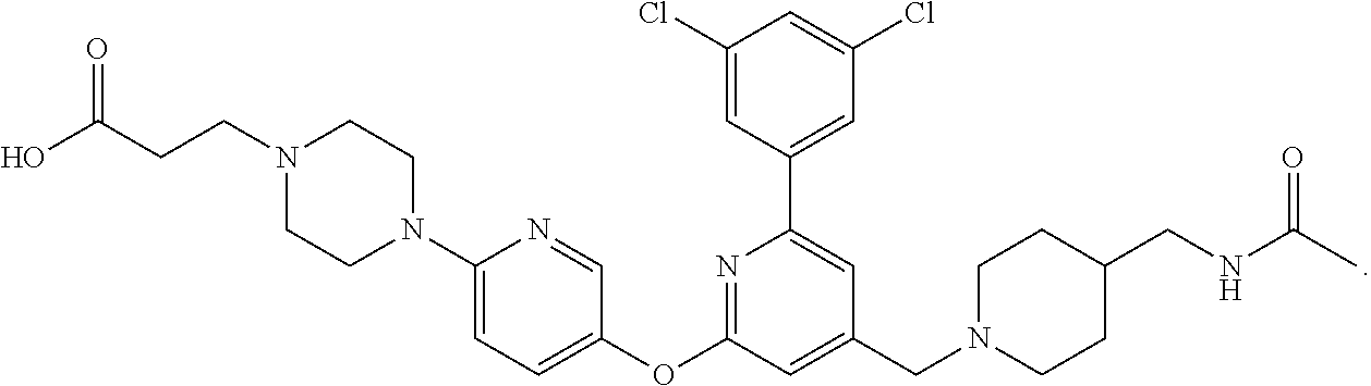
OC(=O)CCN1CCN(C2=CC=C(OC3=NC(C4=CC(Cl)=CC(Cl)=C4)=CC(CN4CCC(CNC(C)=O)CC4)=C3)C=N2)CC1
